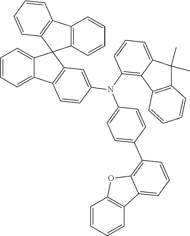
C1=CC=C2C(=C1)C1(C3=C2C=CC(N(C2=C4C(=CC=C2)C(C)(C)C2=C4C=CC=C2)C2=CC=C(C4=C5C(=CC=C4)C4=C(O5)C=CC=C4)C=C2)=C3)C2=C(C3=C1C=CC=C3)C=CC=C2
